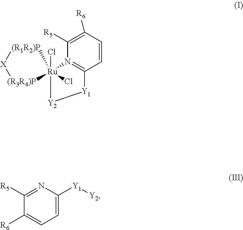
C1([R6])=C([R5])N2=C(C=C1)[Y1][Y2][Ru]21(Cl)(Cl)[(R3R4)P][X][(R1R2)P]1.N1=C([R5])C([R6])=CC=C1[Y1][Y2]
